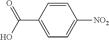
C1=C(C(O)=O)C=CC([NO2])=C1
